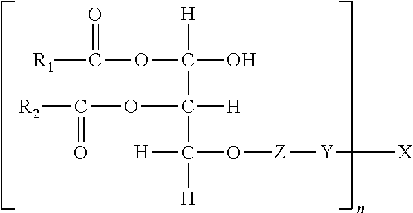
C(C(C([H])(O[Z][Y][X])[H])([H])OC([R2])=O)([H])(OC(=O)[R1])O
